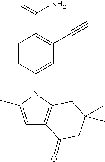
C1=CC(N2C(C)=CC3=C2CC(C)(C)CC3=O)=CC(C#C)=C1C(=O)N
